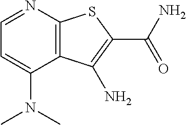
C12=C(N=CC=C1N(C)C)SC(C(N)=O)=C2N
